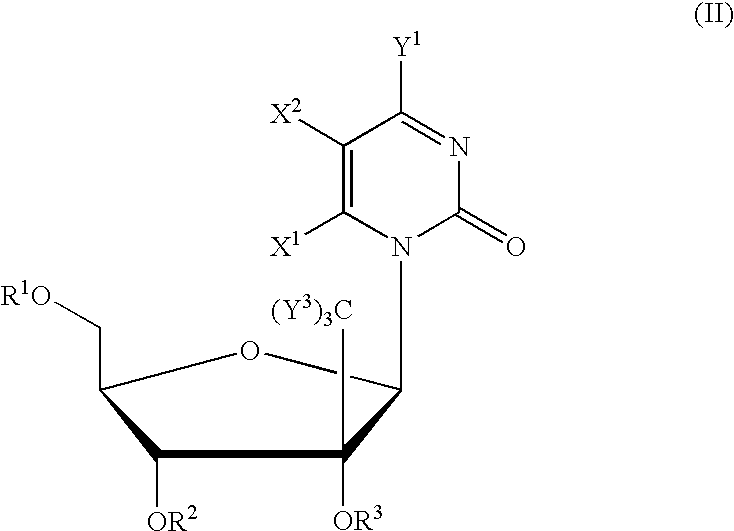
C(C1OC(N2C(=O)N=C([Y1])C([X2])=C2[X1])C([OR3])([(Y3)3C])C1[OR2])[R1O]
